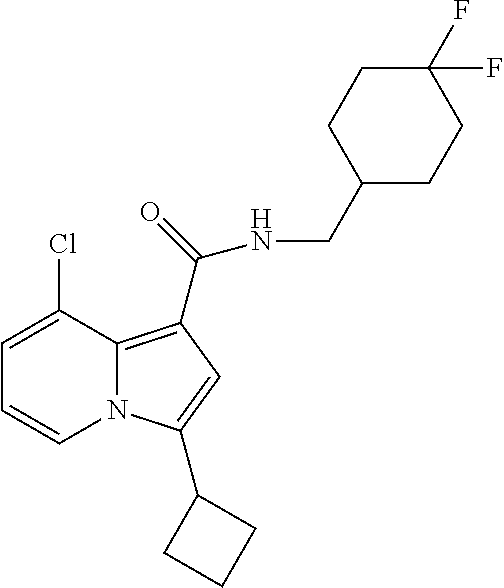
C1=C(Cl)C2=C(C(=O)NCC3CCC(F)(F)CC3)C=C(C3CCC3)N2C=C1
